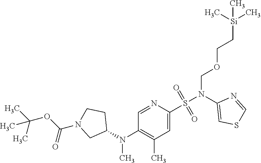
C1=NC(S(N(C2=CSC=N2)COCC[Si](C)(C)C)(=O)=O)=CC(C)=C1N(C1CCN(C(OC(C)(C)C)=O)C1)C
